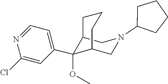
C1=NC(Cl)=CC(C2(OC)C3CN(C4CCCC4)CC2CCC3)=C1
